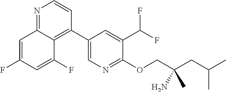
N1=C2C(=C(C3=CN=C(OCC(CC(C)C)(N)C)C(C(F)F)=C3)C=C1)C(F)=CC(F)=C2
